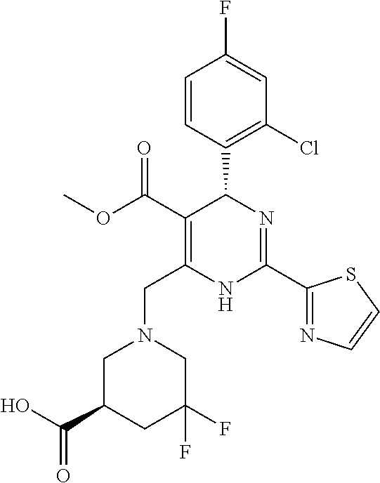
C1=CC(C2C(C(=O)OC)=C(CN3CC(C(O)=O)CC(F)(F)C3)NC(C3=NC=CS3)=N2)=C(Cl)C=C1F
